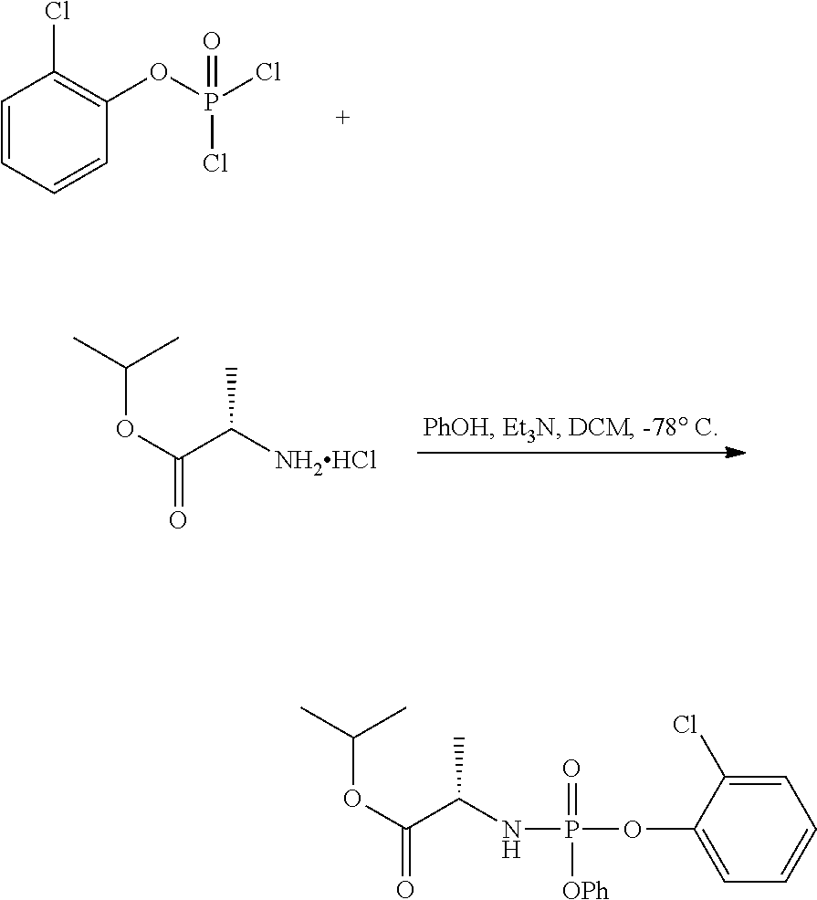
C1=CC=CC(OP(Cl)(=O)Cl)=C1Cl.O(C(C([NH2HCl])C)=O)C(C)C.O(C(C(C)NP(=O)([OPh])OC1=CC=CC=C1Cl)=O)C(C)C
